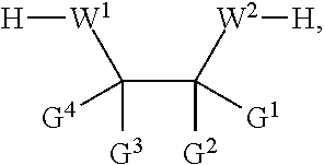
[H][W1]C(C([G2])([G1])[W2][H])([G3])[G4]
